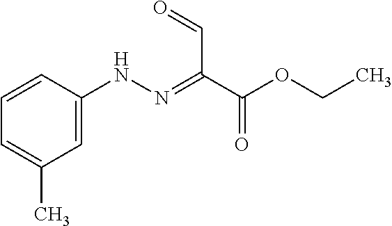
C1=C(NN=C(C(OCC)=O)C=O)C=CC=C1C
